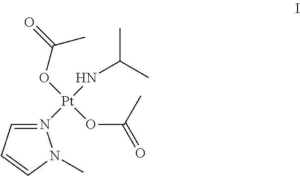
N1([Pt](OC(=O)C)(OC(=O)C)NC(C)C)=CC=CN1C
